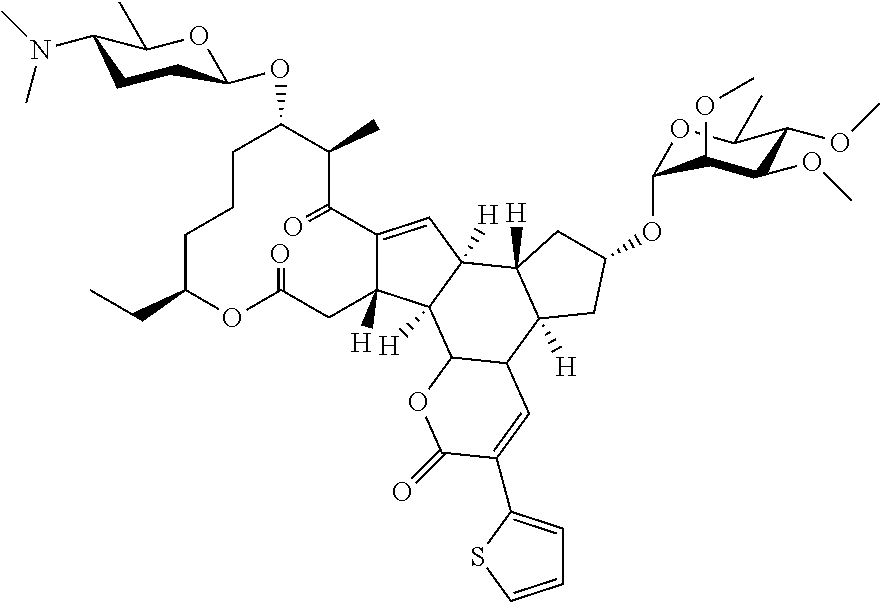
C1CCC(CC)OC(=O)CC2([H])C(=CC3([H])C2([H])C2C(C4([H])C3([H])CC(OC3OC(C)C(OC)C(OC)C3OC)C4)C=C(C3=CC=CS3)C(=O)O2)C(=O)C(C)C1OC1CCC(N(C)C)C(C)O1
